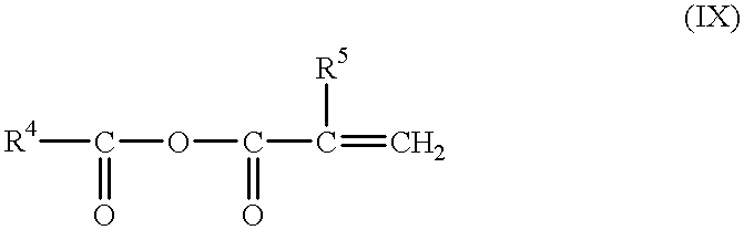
[R4]C(OC(=O)C(=C)[R5])=O
